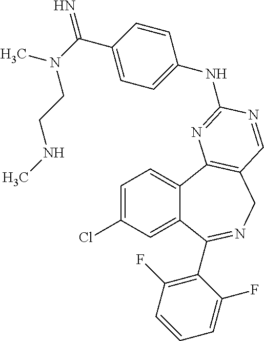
C1=C(Cl)C=C2C(=C1)C1=C(CN=C2C2=C(F)C=CC=C2F)C=NC(NC2=CC=C(C(=N)N(C)CCNC)C=C2)=N1
